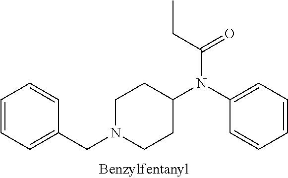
C1=C(CN2CCC(N(C(=O)CC)C3=CC=CC=C3)CC2)C=CC=C1
